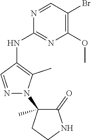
C1(N2N=CC(NC3=NC(OC)=C(Br)C=N3)=C2C)(C)CCNC1=O
